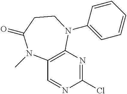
C12=C(N=C(Cl)N=C1)N(C1=CC=CC=C1)CCC(=O)N2C
